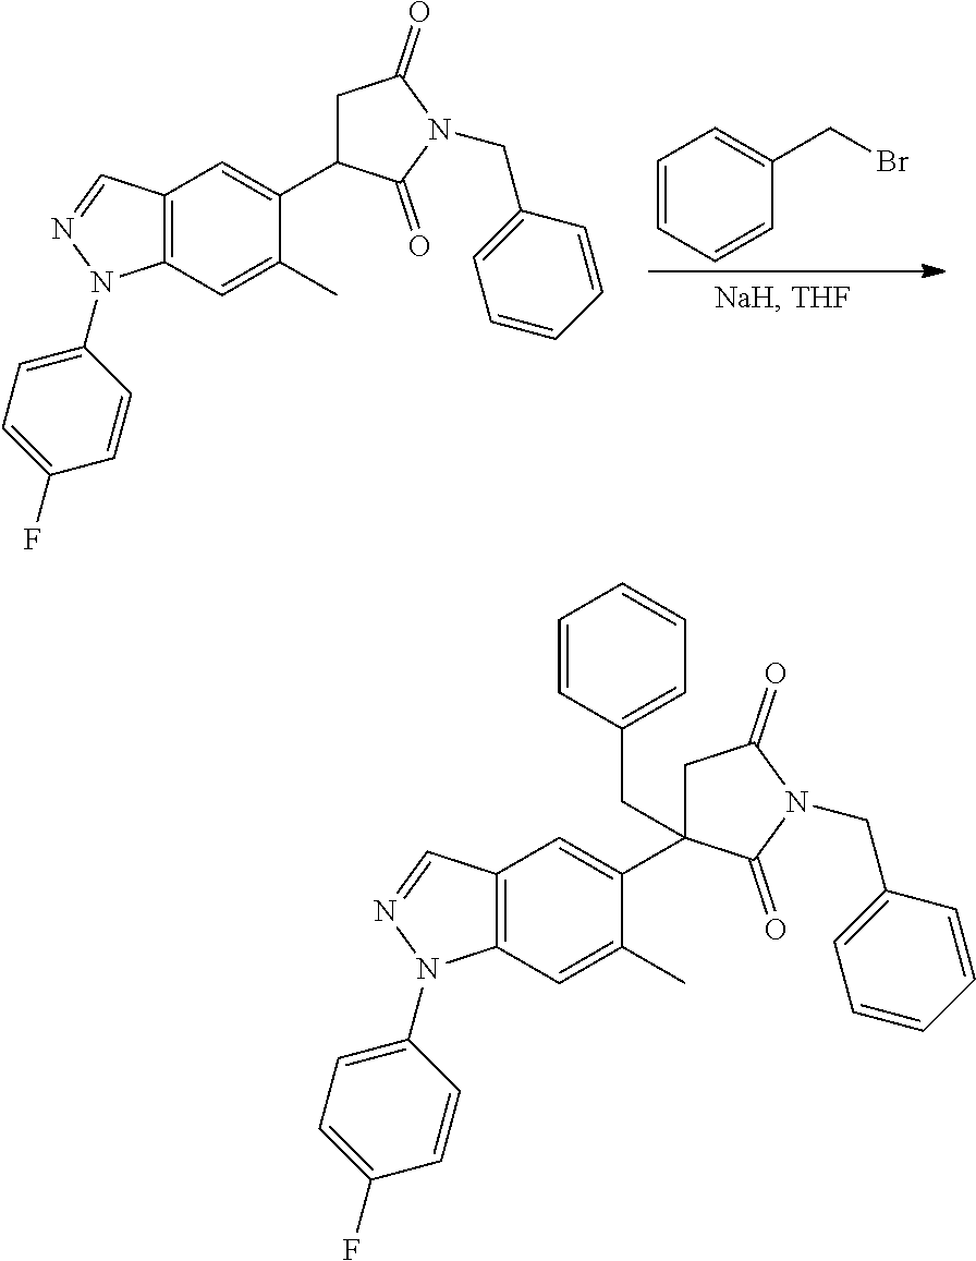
C1=CC=CC(CBr)=C1.C12=C(C=C(C)C(C3CC(=O)N(CC4=CC=CC=C4)C3=O)=C1)N(C1=CC=C(F)C=C1)N=C2.C12=C(C=C(C)C(C3(CC4=CC=CC=C4)CC(=O)N(CC4=CC=CC=C4)C3=O)=C1)N(C1=CC=C(F)C=C1)N=C2
